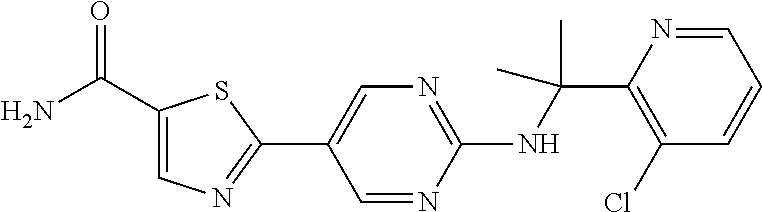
C1(NC(C2=C(Cl)C=CC=N2)(C)C)=NC=C(C2=NC=C(C(N)=O)S2)C=N1
